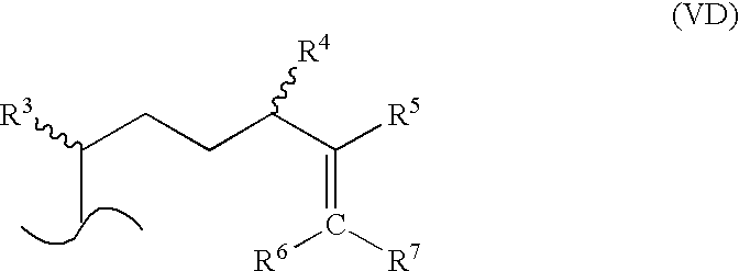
[R3]C(CCC(C([R5])=C([R6])[R7])[R4])C
